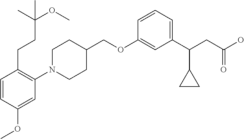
C1(OCC2CCN(C3=C(CCC(OC)(C)C)C=CC(OC)=C3)CC2)=CC(C(CC(O)=O)C2CC2)=CC=C1
